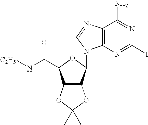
C12=C(N=C(I)N=C1N)N(C1C3C(C(C(N[C2H5])=O)O1)OC(C)(C)O3)C=N2
